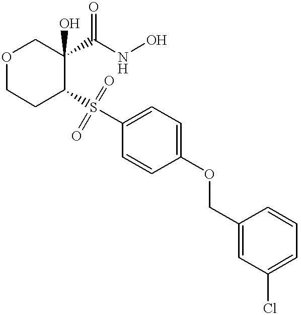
O1CCC(S(C2=CC=C(OCC3=CC(Cl)=CC=C3)C=C2)(=O)=O)C(C(NO)=O)(O)C1
